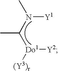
CN(C([Do1]([(Y3)r])[Y2])C)[Y1]
